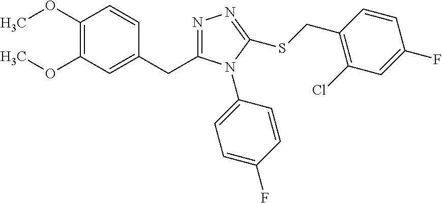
C1(OC)=C(OC)C=C(CC2=NN=C(SCC3=C(Cl)C=C(F)C=C3)N2C2=CC=C(F)C=C2)C=C1
